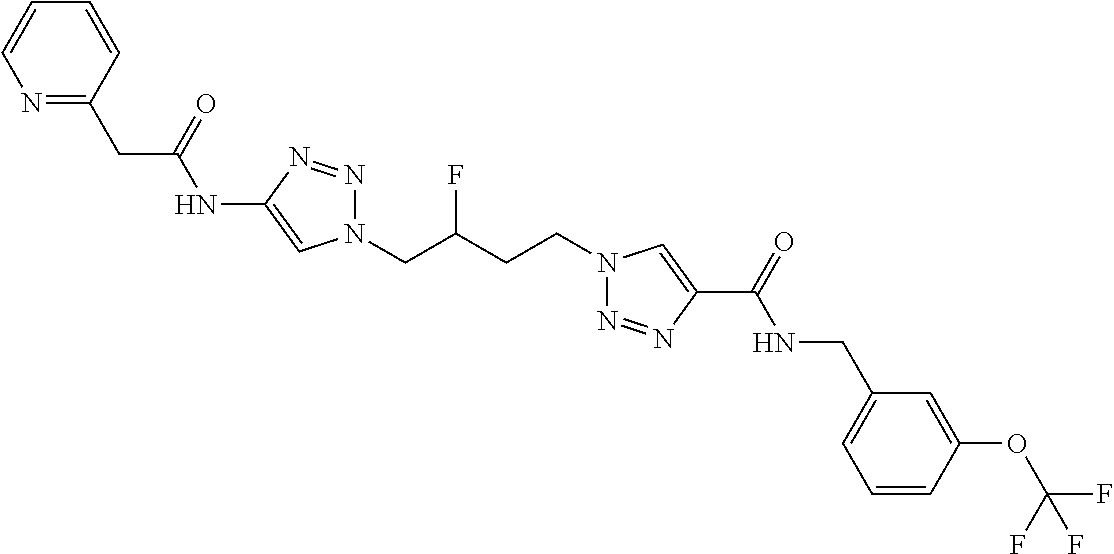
C1(NC(CC2=NC=CC=C2)=O)=CN(CC(CCN2N=NC(C(=O)NCC3=CC=CC(OC(F)(F)F)=C3)=C2)F)N=N1
